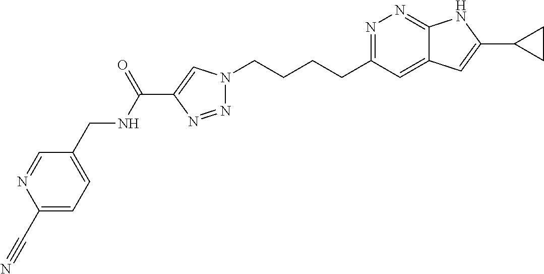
N1=C(CCCCN2N=NC(C(NCC3=CC=C(C#N)N=C3)=O)=C2)C=C2C(=N1)NC(C1CC1)=C2
